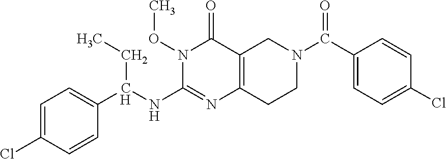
N1(OC)C(NC(C2=CC=C(Cl)C=C2)CC)=NC2=C(C1=O)CN(C(C1=CC=C(Cl)C=C1)=O)CC2
